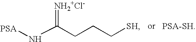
[PSA]NC(=[NH2+Cl-])CCC[SH].[PSA-SH]
